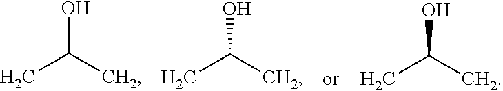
OC(C)C.OC(C)C.OC(C)C
